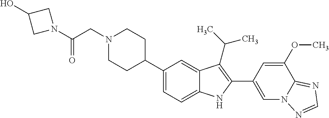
N1(CC(N2CC(O)C2)=O)CCC(C2=CC=C3C(=C2)C(C(C)C)=C(C2=CN4C(=NC=N4)C(OC)=C2)N3)CC1
